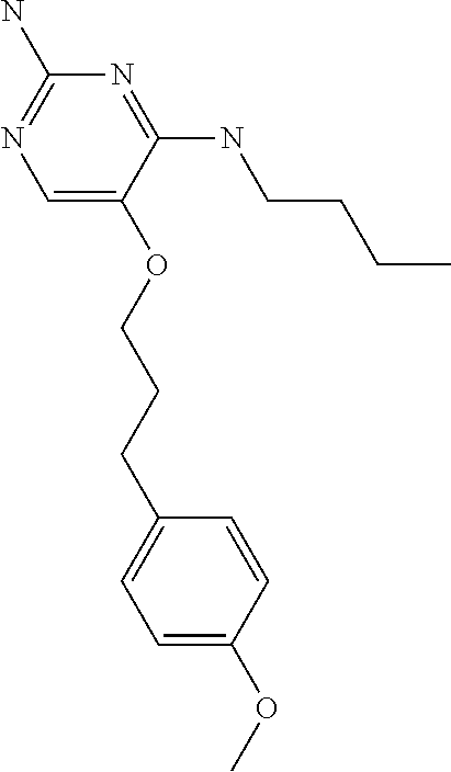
C(COC1=CN=C(N)N=C1NCCCC)CC1=CC=C(OC)C=C1
